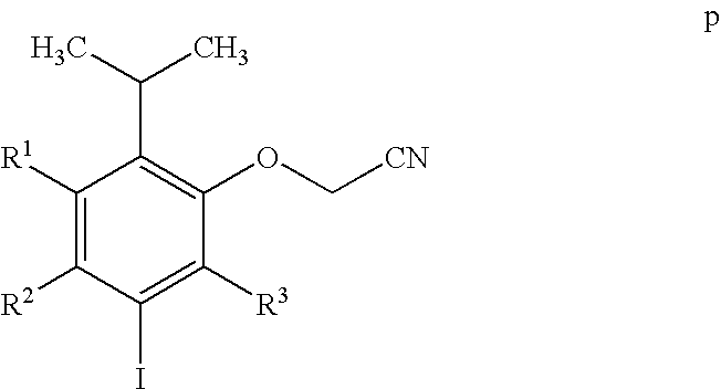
C1([R1])=C([R2])C(I)=C([R3])C(OC[CN])=C1C(C)C
